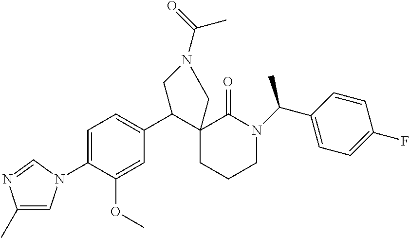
C1=C(N2C=C(C)N=C2)C(OC)=CC(C2C3(CCCN(C(C)C4=CC=C(F)C=C4)C3=O)CN(C(=O)C)C2)=C1
